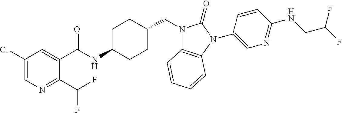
C1(Cl)=CN=C(C(F)F)C(C(NC2CCC(CN3C4=C(N(C5=CN=C(NCC(F)F)C=C5)C3=O)C=CC=C4)CC2)=O)=C1
